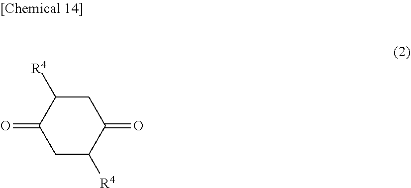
C1C([R4])C(=O)CC([R4])C1=O
